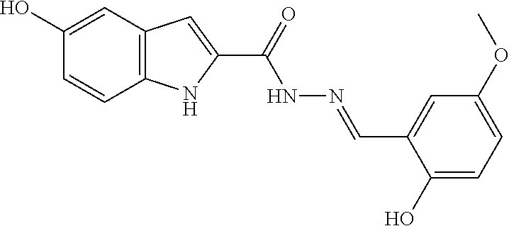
C12=C(C=C(O)C=C1)C=C(C(=O)NN=CC1=CC(OC)=CC=C1O)N2
